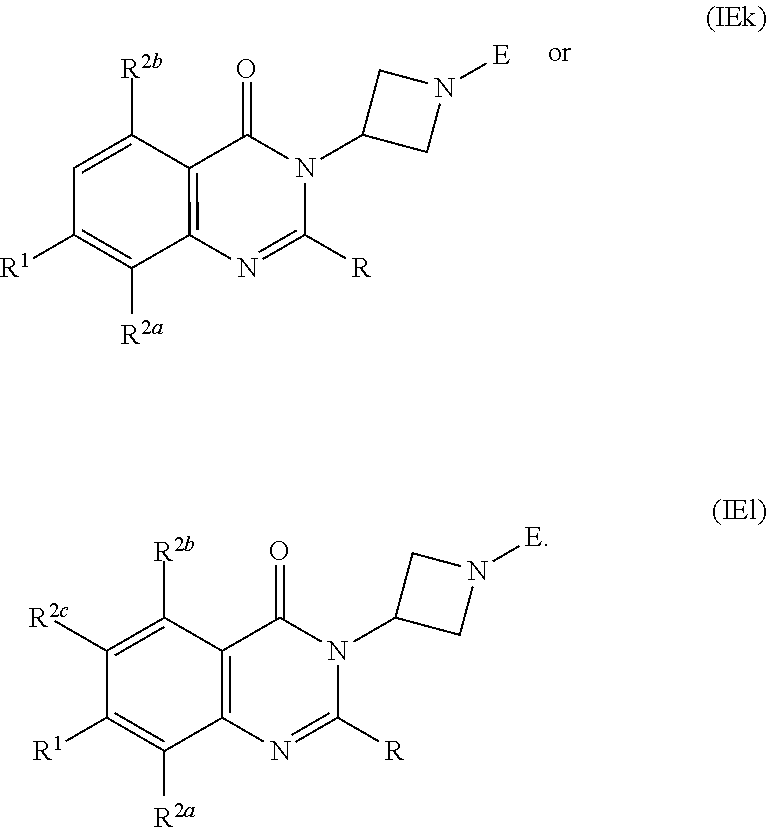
C12=C(N=C([R])N(C3CN([E])C3)C1=O)C([R2a])=C([R1])C([R2c])=C2[R2b].C12=C(N=C([R])N(C3CN([E])C3)C1=O)C([R2a])=C([R1])C=C2[R2b]
